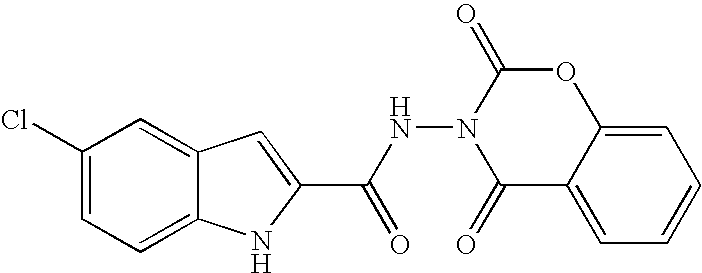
C12=CC=C(Cl)C=C1C=C(C(NN1C(=O)C3=CC=CC=C3OC1=O)=O)N2
